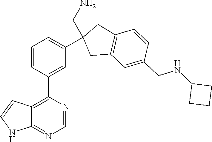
C12=NC=NC(C3=CC(C4(CN)CC5=C(C4)C=CC(CNC4CCC4)=C5)=CC=C3)=C1C=CN2
